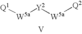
[W5a]([Y2][W5a][Q2])[Q1].[V]
